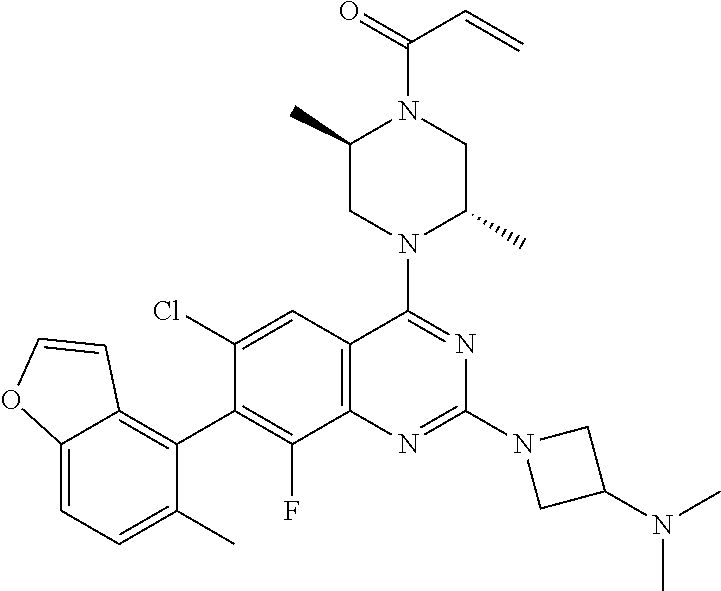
C12=CC=C(C)C(C3=C(F)C4=C(C=C3Cl)C(N3C(C)CN(C(=O)C=C)C(C)C3)=NC(N3CC(N(C)C)C3)=N4)=C1C=CO2
